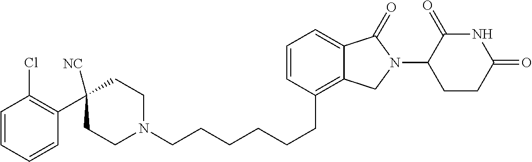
C(CC1=C2C(=CC=C1)C(=O)N(C1C(=O)NC(=O)CC1)C2)CCCCN1CCC(C2=C(Cl)C=CC=C2)([NC])CC1
